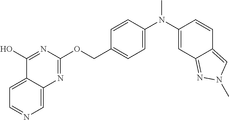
C1=C2C(=CN=C1)N=C(OCC1=CC=C(N(C3=CC4=NN(C)C=C4C=C3)C)C=C1)N=C2O
